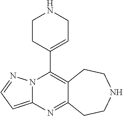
N12C(=CC=N1)N=C1C(=C2C2=CCNCC2)CCNCC1
